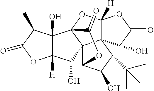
C123C([H])(OC45C1(C(C(O)C2C(C)(C)C)OC4=O)C(O)C1([H])C5(O)C(C)C(=O)O1)OC(=O)C3O
